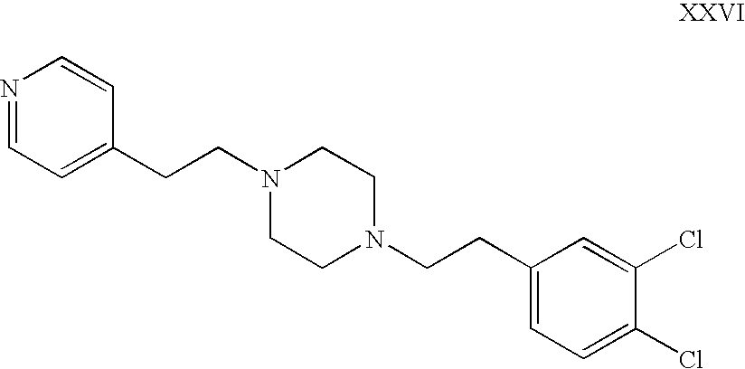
N1=CC=C(CCN2CCN(CCC3=CC=C(Cl)C(Cl)=C3)CC2)C=C1
